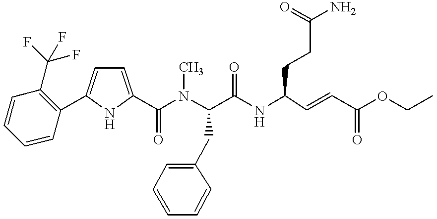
C1(C(=O)N(C(C(NC(C=CC(OCC)=O)CCC(N)=O)=O)CC2=CC=CC=C2)C)=CC=C(C2=C(C(F)(F)F)C=CC=C2)N1
